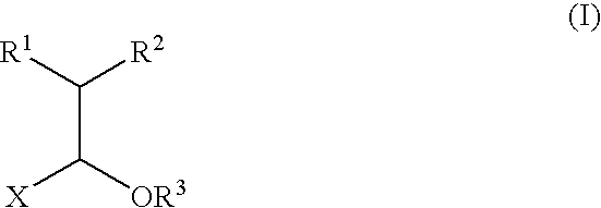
[X]C([OR3])C([R2])[R1]
